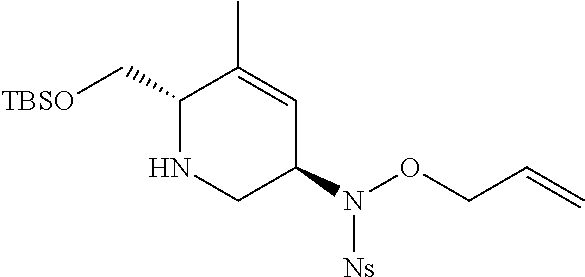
C1(C[TBSO])NCC(N([Ns])OCC=C)C=C1C
